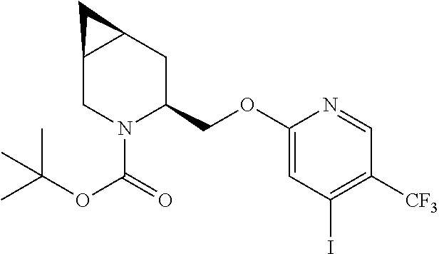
C12CN(C(=O)OC(C)(C)C)C(COC3=CC(I)=C([CF3])C=N3)CC1C2
